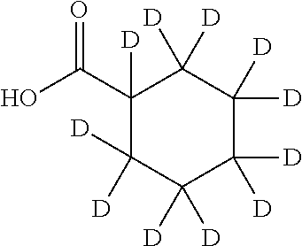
C1(C(O)=O)([D])C([D])([D])C([D])([D])C([D])([D])C([D])([D])C1([D])[D]
